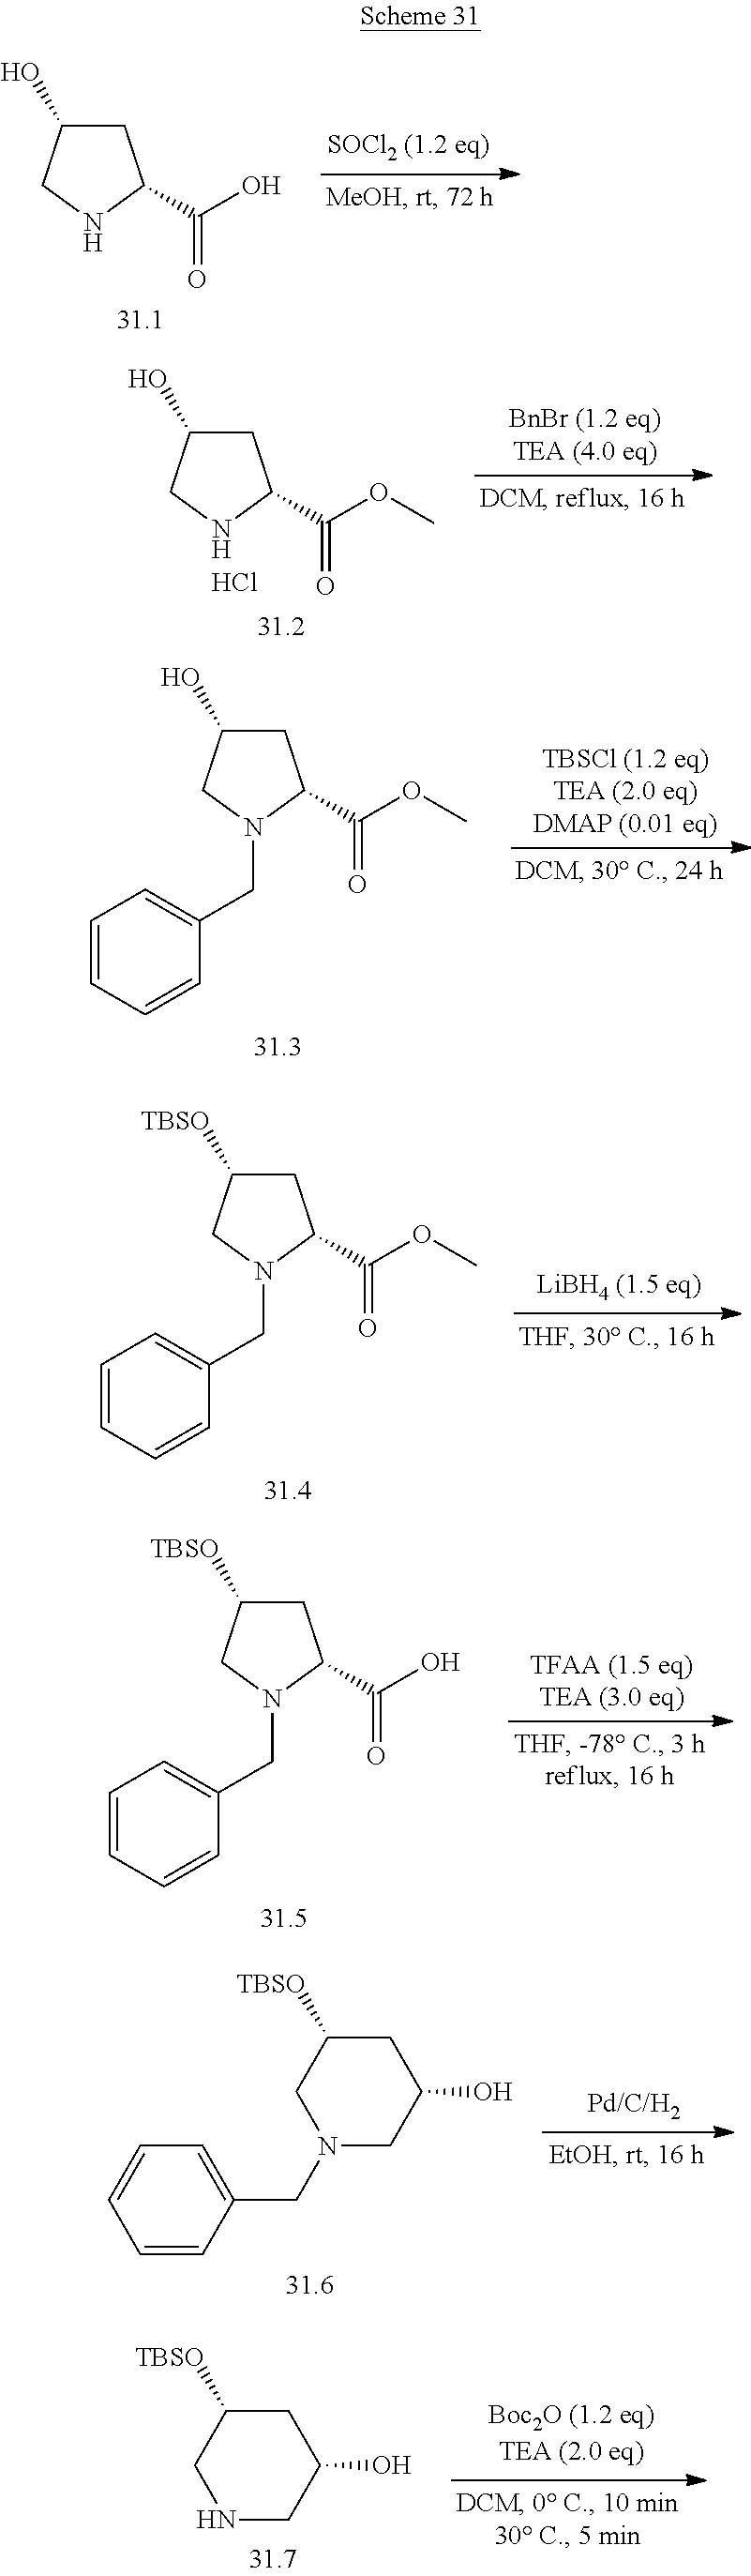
C1C(O)CNC1C(O)=O.C1C(O)CNC1C(OC)=O.Cl.C1C(O)CN(CC2=CC=CC=C2)C1C(OC)=O.C1C([TBSO])CN(CC2=CC=CC=C2)C1C(OC)=O.C1C([TBSO])CN(CC2=CC=CC=C2)C1C(O)=O.C1=CC(CN2CC(O)CC([TBSO])C2)=CC=C1.N1CC(O)CC([TBSO])C1
